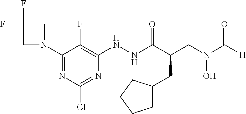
C1(N2CC(F)(F)C2)=NC(Cl)=NC(NNC(C(CC2CCCC2)CN(O)C(=O)[H])=O)=C1F
